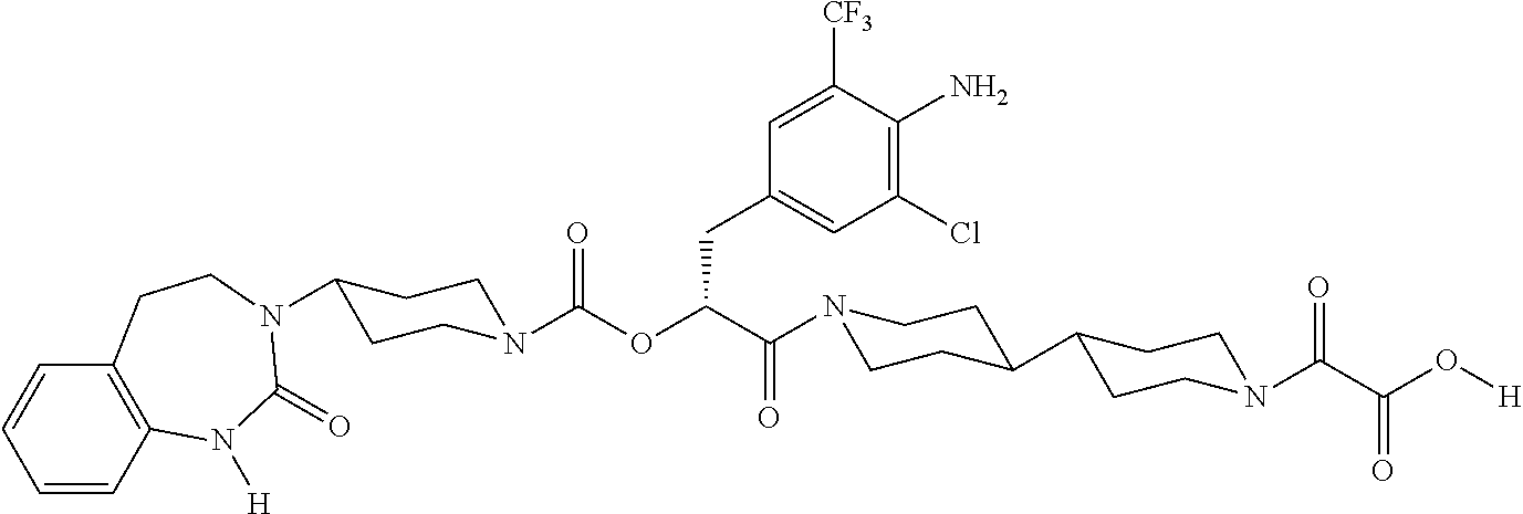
C1=CC2=C(C=C1)CCN(C1CCN(C(OC(C(=O)N3CCC(C4CCN(C(=O)C(=O)O[H])CC4)CC3)CC3=CC(Cl)=C(N)C([CF3])=C3)=O)CC1)C(=O)N2[H]
